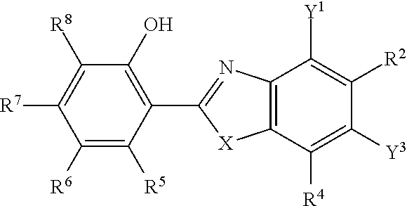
C1([R7])=C([R8])C(O)=C(C2=NC3=C(C([R4])=C([Y3])C([R2])=C3[Y1])[X]2)C([R5])=C1[R6]
